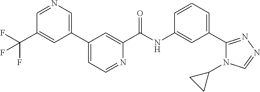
C1(C2=CN=CC(C(F)(F)F)=C2)=CC=NC(C(NC2=CC(C3=NN=CN3C3CC3)=CC=C2)=O)=C1
